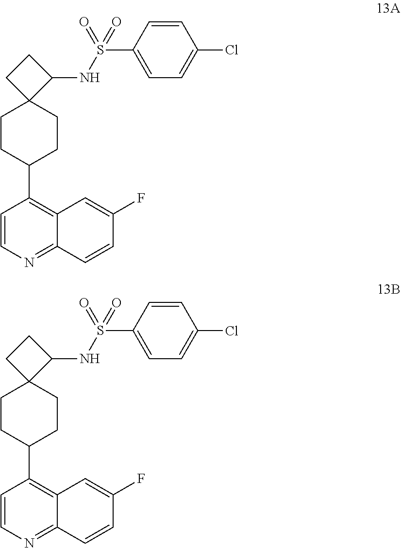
C1=CN=C2C(=C1C1CCC3(CC1)C(NS(C1=CC=C(Cl)C=C1)(=O)=O)CC3)C=C(F)C=C2.C1=CN=C2C(=C1C1CCC3(CC1)C(NS(C1=CC=C(Cl)C=C1)(=O)=O)CC3)C=C(F)C=C2
